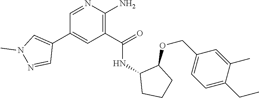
N1=CC(C2=CN(C)N=C2)=CC(C(=O)NC2CCCC2OCC2=CC=C(CC)C(C)=C2)=C1N
